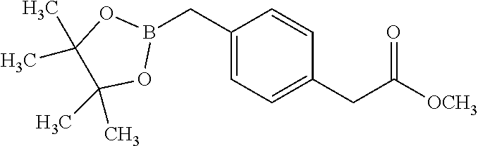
C1=CC(CB2OC(C)(C)C(C)(C)O2)=CC=C1CC([OCH3])=O
